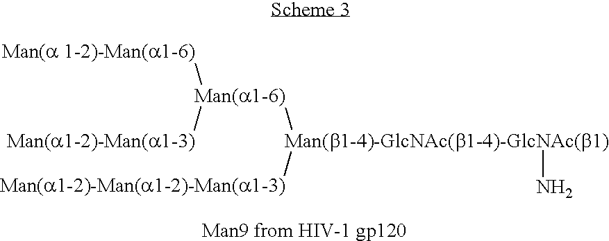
[Man(b1-4)-GlcNAc(b1-4)-GlcNAc(b1)](N)([Man(a1-2)-Man(a1-2)-Man(a1-3)])[Man(a1-6)]([Man(a1-2)-Man(a1-3)])[Man(a 1-2)-Man(a1-6)]
